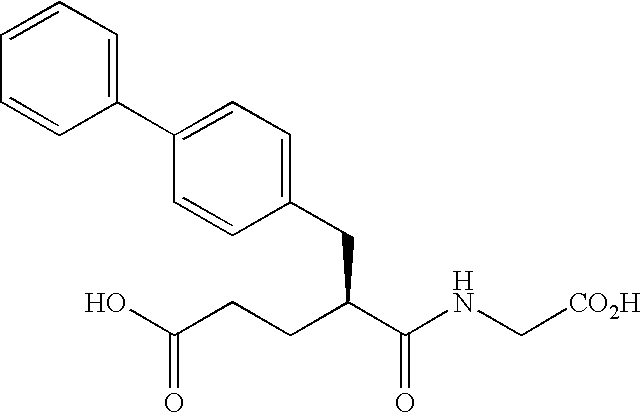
OC(CCC(C(NC[CO2H])=O)CC1=CC=C(C2=CC=CC=C2)C=C1)=O
